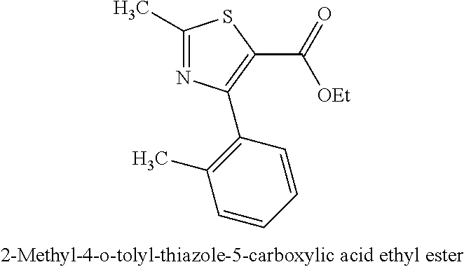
C1(C)=NC(C2=C(C)C=CC=C2)=C(C(=O)[OEt])S1
